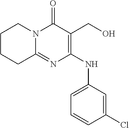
C1=CC(Cl)=CC(NC2=C(CO)C(=O)N3C(=N2)CCCC3)=C1
